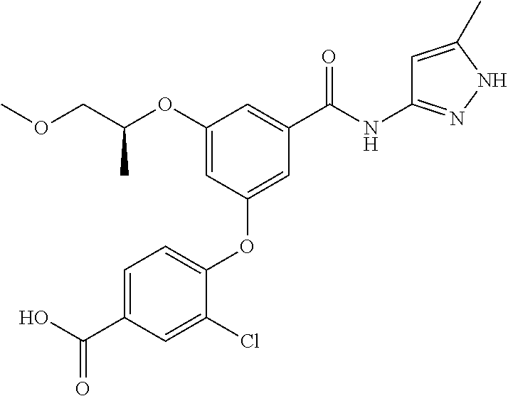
C1=C(Cl)C(OC2=CC(C(NC3=NNC(C)=C3)=O)=CC(OC(COC)C)=C2)=CC=C1C(O)=O
